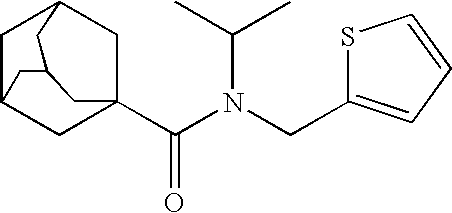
C1C2CC3(C(N(CC4=CC=CS4)C(C)C)=O)CC1CC(C2)C3
